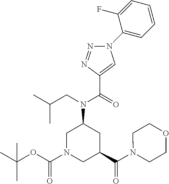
C1N(C(OC(C)(C)C)=O)CC(C(N2CCOCC2)=O)CC1N(CC(C)C)C(=O)C1=CN(C2=CC=CC=C2F)N=N1
